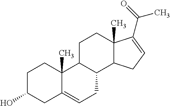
C1C(O)CC2=CCC3C(C2(C)C1)CCC1(C)C3CC=C1C(=O)C
